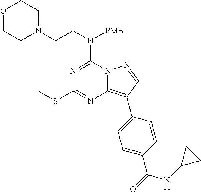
N1=C(N(CCN2CCOCC2)[PMB])N2C(=C(C3=CC=C(C(=O)NC4CC4)C=C3)C=N2)N=C1SC
